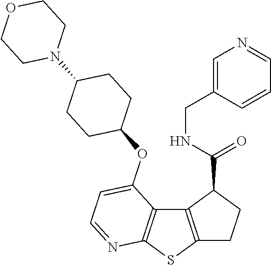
C12=C(SC3=C1C(OC1CCC(N4CCOCC4)CC1)=CC=N3)CCC2C(=O)NCC1=CN=CC=C1
